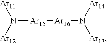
N([Ar15][Ar16]N([Ar13])[Ar14])([Ar12])[Ar11]
